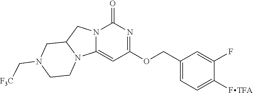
C1(COC2=NC(=O)N3C(=C2)N2C(C3)CN(C[F3C])CC2)=CC=C(F)C(F)=C1.[TFA]
